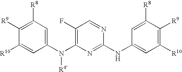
C1([R9])=C([R8])C=C(N(C2=C(F)C=NC(NC3=CC([R10])=C([R9])C([R8])=C3)=N2)[R4])C=C1[R10]
